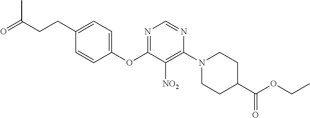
C1(OC2=NC=NC(N3CCC(C(OCC)=O)CC3)=C2[NO2])=CC=C(CCC(=O)C)C=C1
